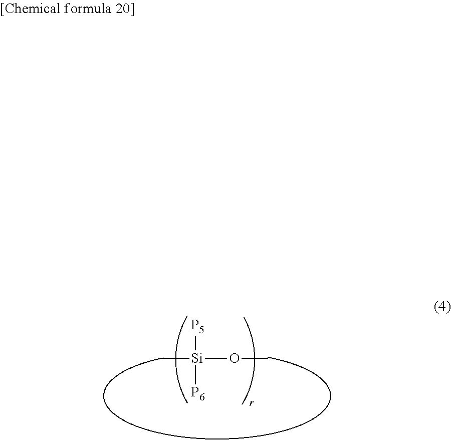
C[Si]([P5])(OC)[P6]
